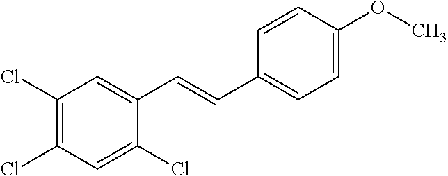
C1(C=CC2=CC=C(OC)C=C2)=CC(Cl)=C(Cl)C=C1Cl
